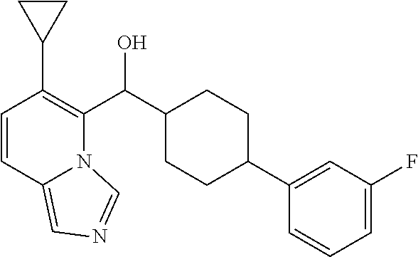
C1=CC2=CN=CN2C(C(C2CCC(C3=CC(F)=CC=C3)CC2)O)=C1C1CC1
